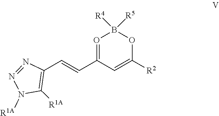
O1=C(C=CC2=C([R1A])N([R1A])N=N2)C=C([R2])OB1([R4])[R5]
